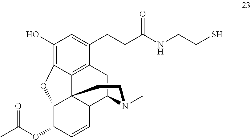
CC(OC1C=CC2C34C1OC1=C(O)C=C(CCC(NCCS)=O)C(=C31)CC2N(C)CC4)=O
